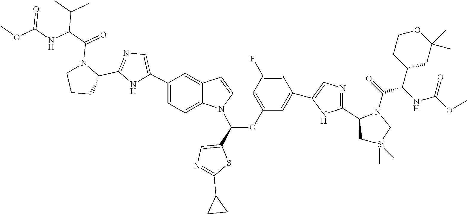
C1(C2=CN=C(C3N(C(C(NC(OC)=O)C(C)C)=O)CCC3)N2)=CC=C2C(=C1)C=C1N2C(C2=CN=C(C3CC3)S2)OC2=C1C(F)=CC(C1=CN=C(C3N(C(C(NC(=O)OC)C4CC(C)(C)OCC4)=O)C[Si](C)(C)C3)N1)=C2
